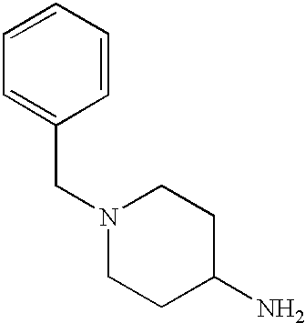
C1=CC=C(CN2CCC(N)CC2)C=C1
